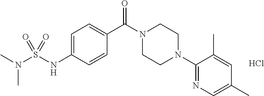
C1=C(NS(N(C)C)(=O)=O)C=CC(C(N2CCN(C3=NC=C(C)C=C3C)CC2)=O)=C1.Cl
